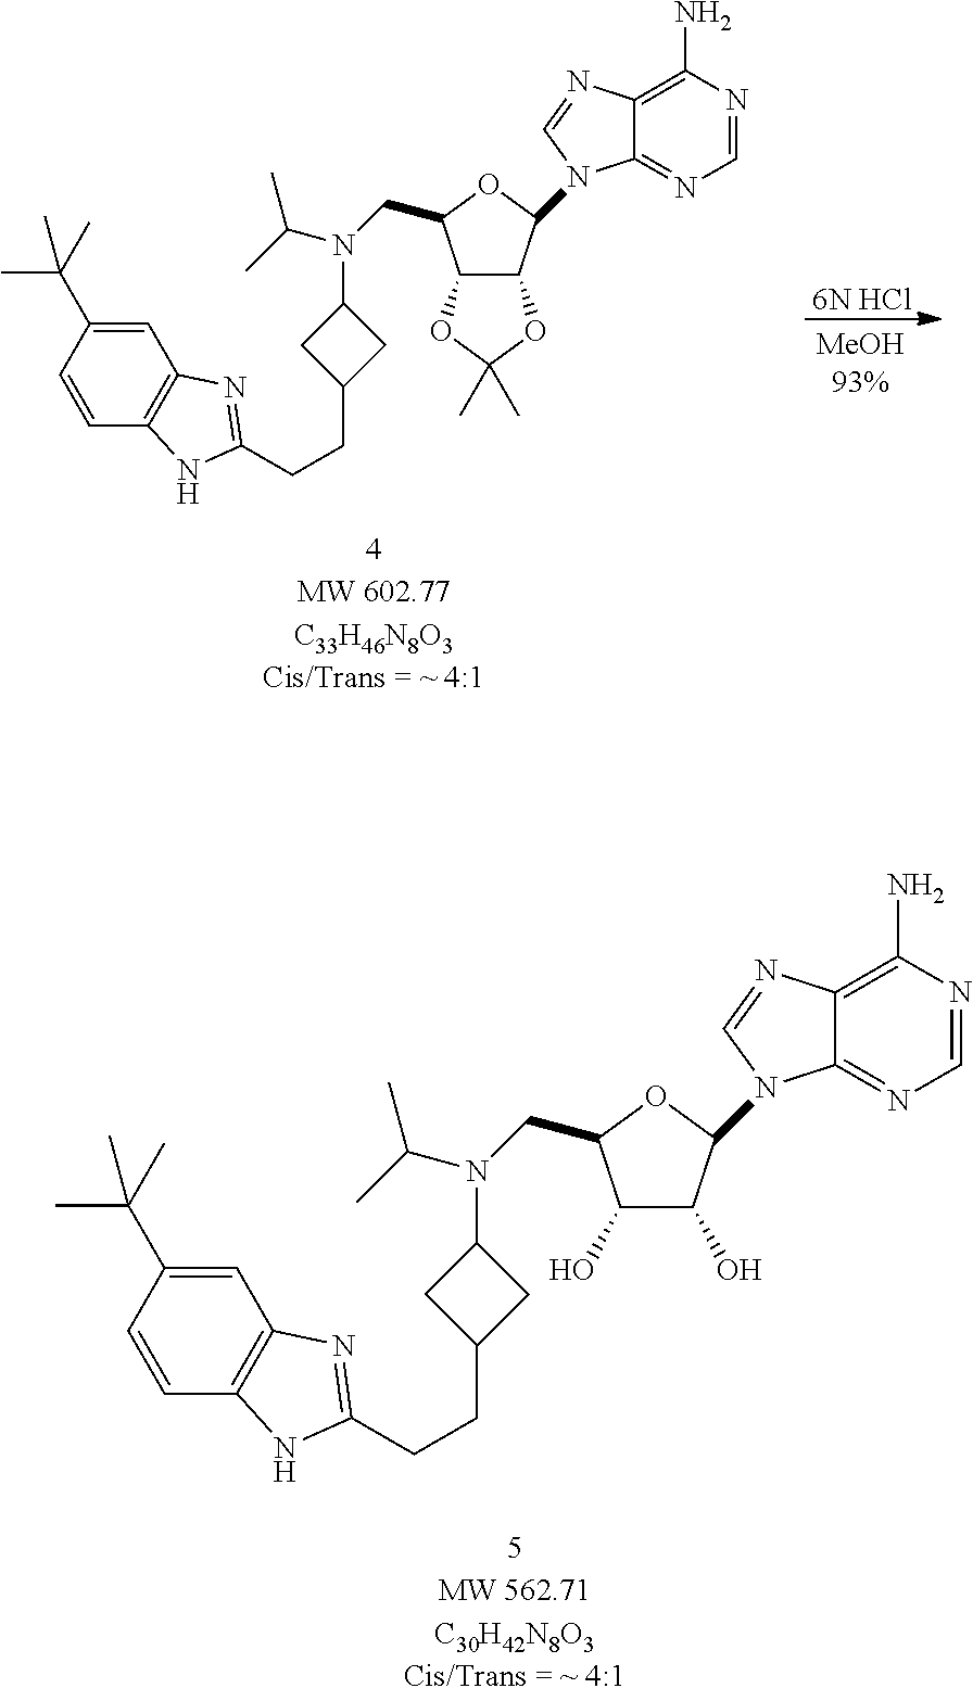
C1(O)C(O)C(N2C3=NC=NC(N)=C3N=C2)OC1CN(C(C)C)C1CC(CCC2=NC3=C(C=CC(C(C)(C)C)=C3)N2)C1.C12C(C(N3C4=NC=NC(N)=C4N=C3)OC1CN(C(C)C)C1CC(CCC3=NC4=C(C=CC(C(C)(C)C)=C4)N3)C1)OC(C)(C)O2.[6N HCl]
